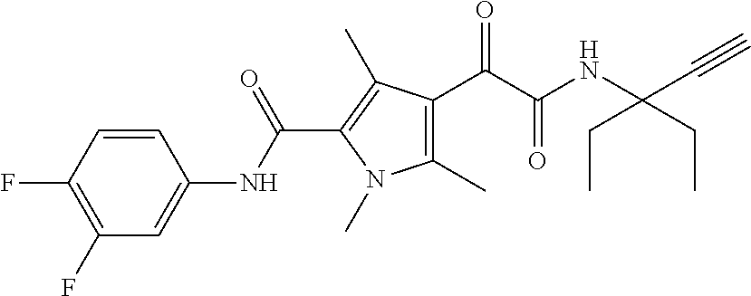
C1(C)=C(C(=O)C(=O)NC(C#C)(CC)CC)C(C)=C(C(NC2=CC(F)=C(F)C=C2)=O)N1C
